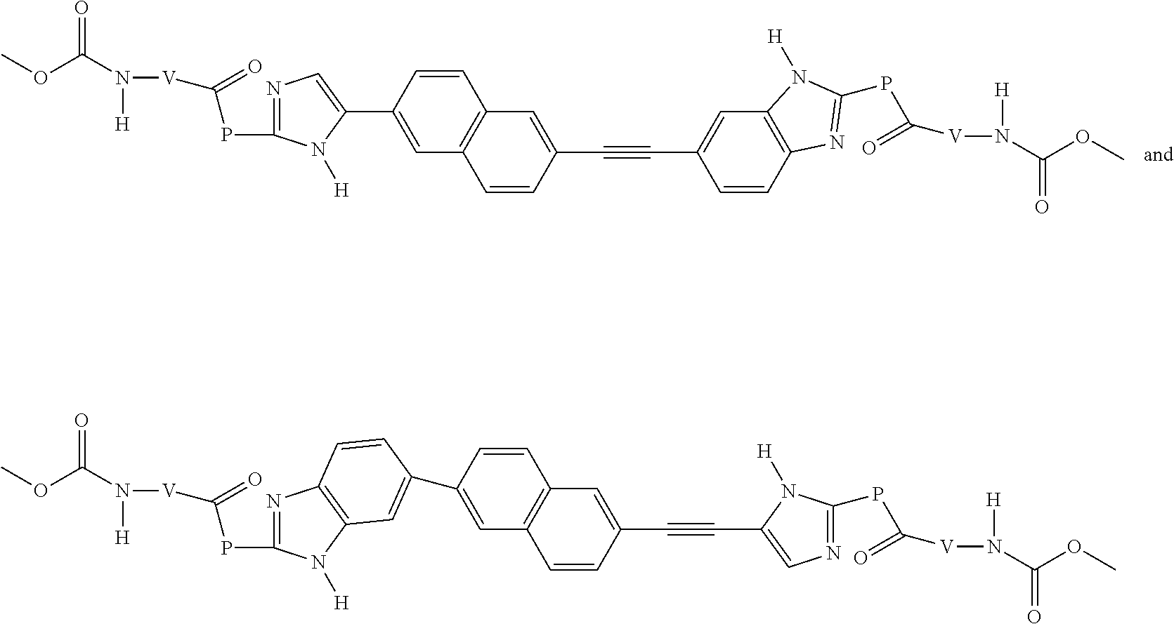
C1(C2=CN=C(PC([V]N(C(OC)=O)[H])=O)N2[H])=CC2=C(C=C1)C=C(C#CC1=CC3=C(C=C1)N=C(PC([V]N([H])C(OC)=O)=O)N3[H])C=C2.C1=C(C2=CC3=C(N=C(PC([V]N(C(OC)=O)[H])=O)N3[H])C=C2)C=CC2=C1C=CC(C#CC1=CN=C(PC([V]N([H])C(OC)=O)=O)N1[H])=C2
